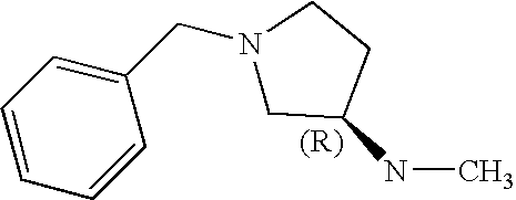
C1=CC=CC(CN2CC(NC)CC2)=C1
